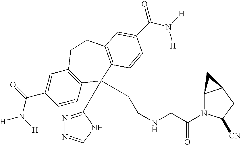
[H]N(C(C1=CC2=C(C=C1)C(C1=NN=CN1)(CCNCC(N1C3C(CC1[CN])C3)=O)C1=C(CC2)C=C(C(N([H])[H])=O)C=C1)=O)[H]
